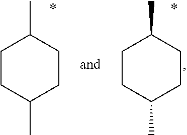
C1CC(C)CCC1C.C1CC(C)CCC1C
